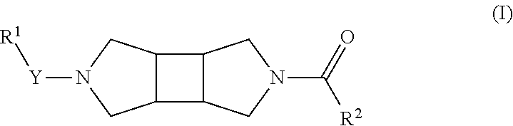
C12C(C3C1CN(C(=O)[R2])C3)CN([Y][R1])C2
